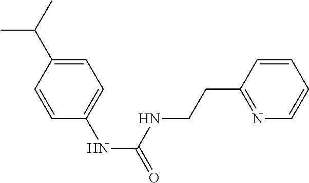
CC(C)C1=CC=C(NC(=O)NCCC2=NC=CC=C2)C=C1
